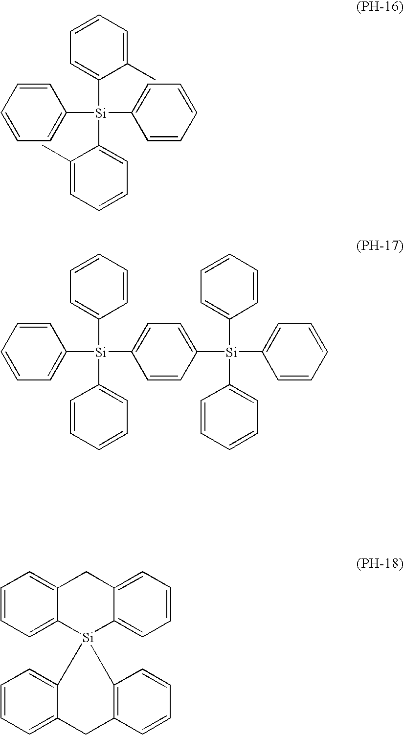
C1=CC=CC=C1[Si](C1=CC=CC=C1C)(C1=CC=CC=C1C)C1=CC=CC=C1.C1=CC=CC=C1[Si](C1=CC=CC=C1)(C1=CC=CC=C1)C1=CC=C([Si](C2=CC=CC=C2)(C2=CC=CC=C2)C2=CC=CC=C2)C=C1.C1=CC=C2C(=C1)CC1=CC=CC=C1[Si]21C2=CC=CC=C2CC2=C1C=CC=C2
